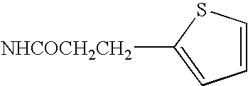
C1=CSC([NHCOCH2CH2])=C1
